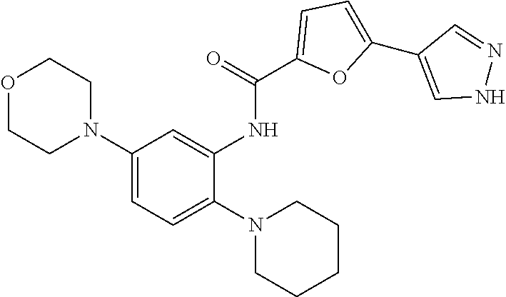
C1=C(N2CCOCC2)C=C(NC(C2=CC=C(C3=CNN=C3)O2)=O)C(N2CCCCC2)=C1
